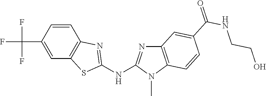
C1(C(F)(F)F)=CC2=C(C=C1)N=C(NC1=NC3=C(N1C)C=CC(C(NCCO)=O)=C3)S2
